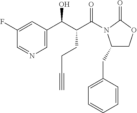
C1(F)=CC(C(C(CCC#C)C(N2C(CC3=CC=CC=C3)COC2=O)=O)O)=CN=C1
